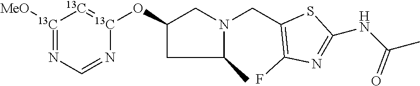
[13C]1([MeO])=NC=N[13C](OC2CN(CC3=C(F)N=C(NC(C)=O)S3)C(C)CC2)=[13C]1
